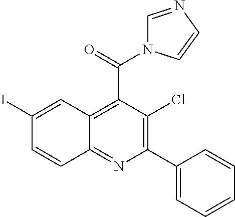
C(=O)(C1=C2C(=NC(C3=CC=CC=C3)=C1Cl)C=CC(I)=C2)N1C=NC=C1
